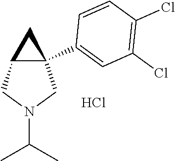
C12C(C3=CC(Cl)=C(Cl)C=C3)(CN(C(C)C)C1)C2.Cl
